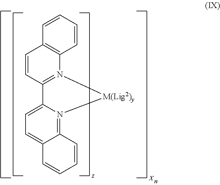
C1=CC=CC2=C1N1=C(C=C2)C2=CC=C3C(=N2[M(Lig2)y]1)C=CC=C3
